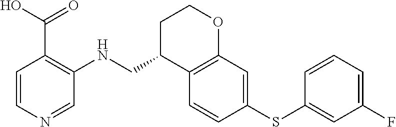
C1=CN=CC(NCC2C3=C(OCC2)C=C(SC2=CC(F)=CC=C2)C=C3)=C1C(O)=O
